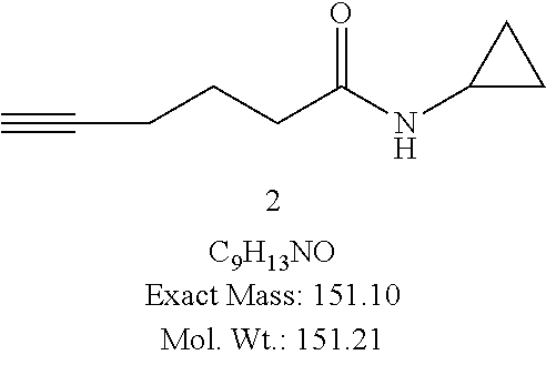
N(C(CCCC#C)=O)C1CC1
